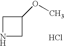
N1CC(OC)C1.Cl
